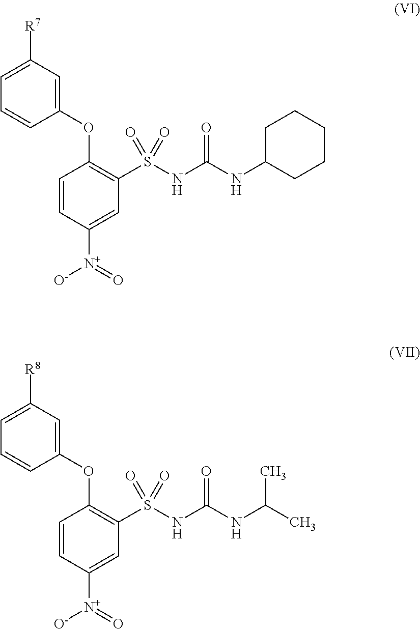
C1=C([R7])C=C(OC2=C(S(NC(NC3CCCCC3)=O)(=O)=O)C=C([N+](=O)[O-])C=C2)C=C1.C1=C([R8])C=C(OC2=C(S(NC(NC(C)C)=O)(=O)=O)C=C([N+](=O)[O-])C=C2)C=C1
